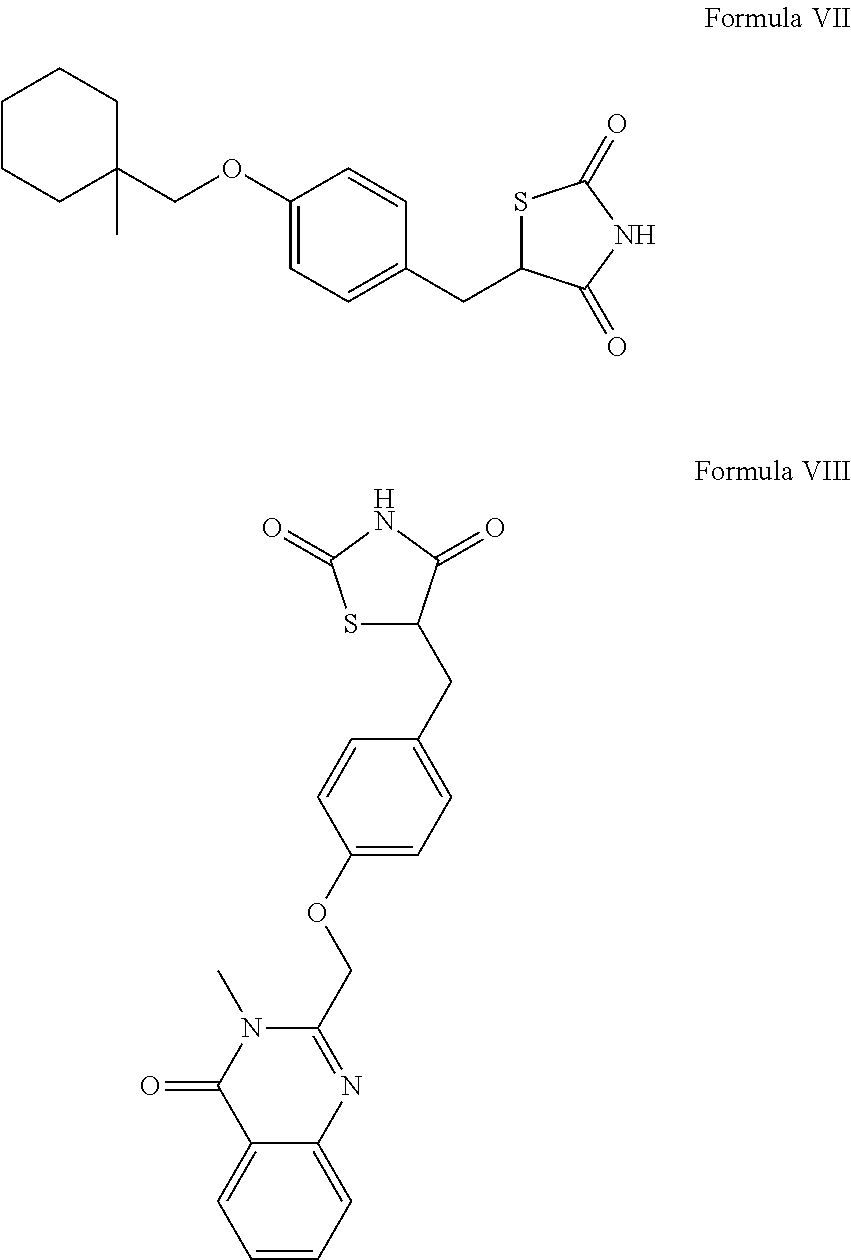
C1CCC(COC2=CC=C(CC3SC(=O)NC3=O)C=C2)(C)CC1.S1C(CC2=CC=C(OCC3=NC4=CC=CC=C4C(=O)N3C)C=C2)C(=O)NC1=O
